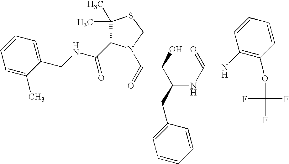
C(NCC1=CC=CC=C1C)(=O)C1C(C)(C)SCN1C(C(C(CC1=CC=CC=C1)NC(=O)NC1=C(OC(F)(F)F)C=CC=C1)O)=O
